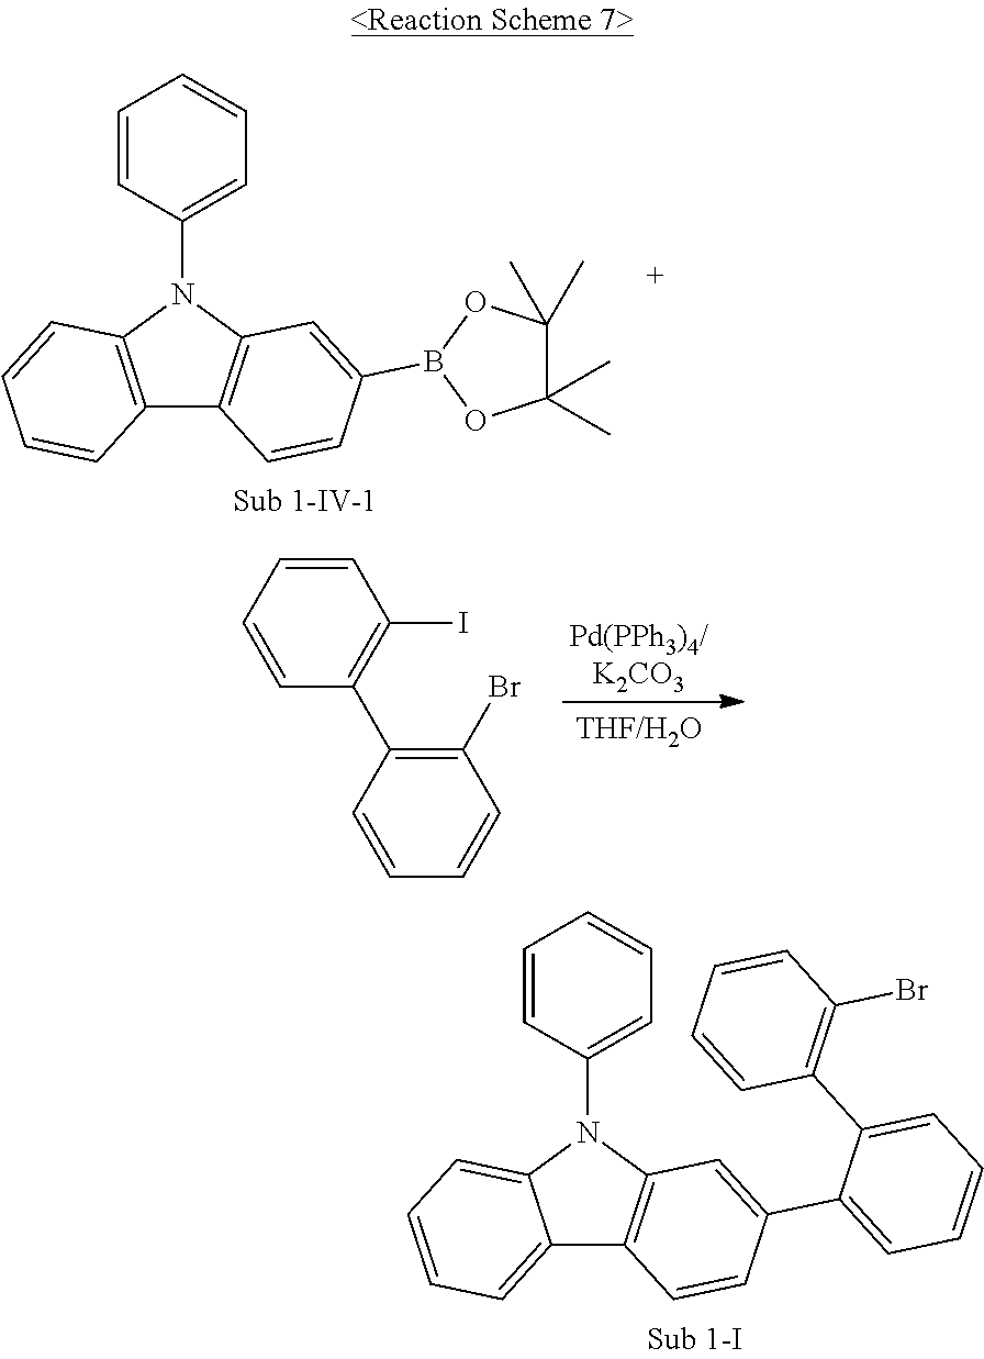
C12=CC=CC=C1N(C1=CC=CC=C1)C1=C2C=CC(C2=CC=CC=C2C2=C(Br)C=CC=C2)=C1.C12=C(N(C3=CC=CC=C3)C3=C1C=CC(B1OC(C)(C)C(C)(C)O1)=C3)C=CC=C2.C1(I)=C(C2=C(Br)C=CC=C2)C=CC=C1
